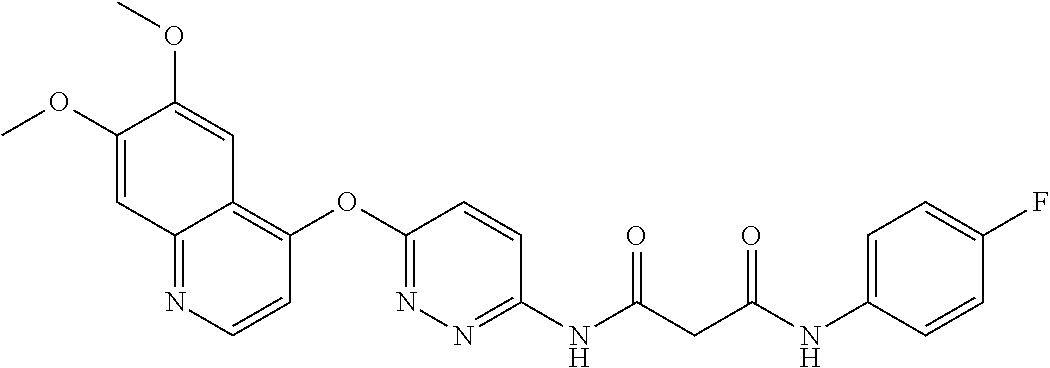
C1(OC)=CC2=NC=CC(OC3=NN=C(NC(=O)CC(=O)NC4=CC=C(F)C=C4)C=C3)=C2C=C1OC
